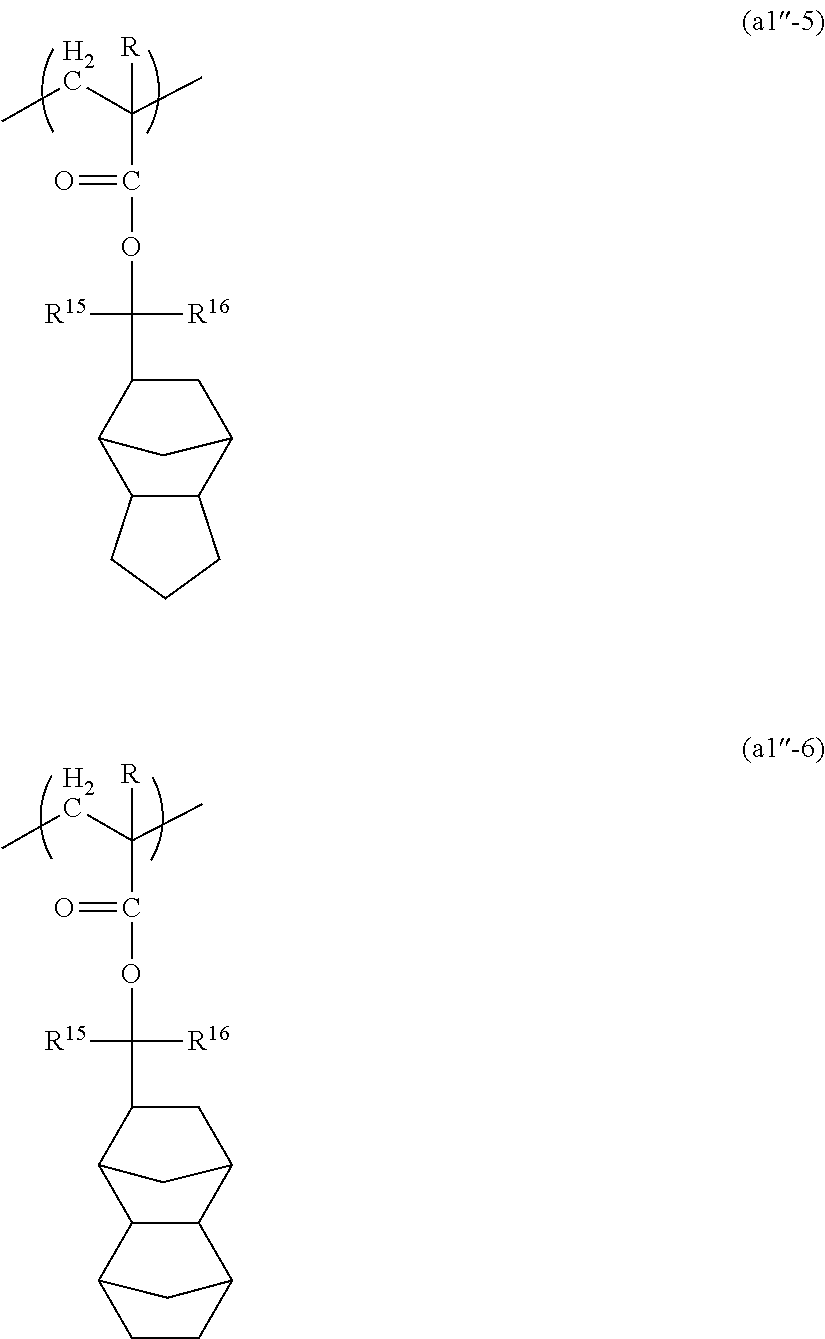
C([R15])([R16])(OC(=O)C(C)([R])CC)C1CC2CC1C1C3CCC(C21)C3.C([R15])([R16])(OC(=O)C(C)([R])CC)C1CC2CC1C1C2CCC1
